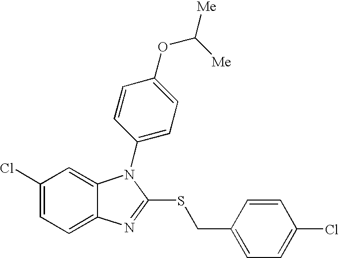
C1(Cl)=CC=C2C(=C1)N(C1=CC=C(OC([Me])[Me])C=C1)C(SCC1=CC=C(Cl)C=C1)=N2
